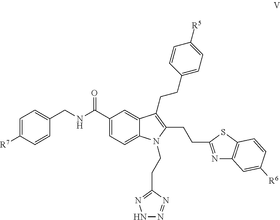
C1(C(NCC2=CC=C([R7])C=C2)=O)=CC=C2C(=C1)C(CCC1=CC=C([R5])C=C1)=C(CCC1=NC3=C(S1)C=CC([R6])=C3)N2CCC1=NNN=N1
